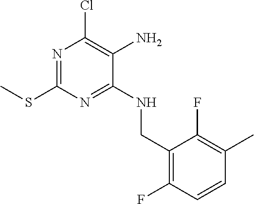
CSC1=NC(Cl)=C(N)C(NCC2=C(F)C=CC(C)=C2F)=N1
